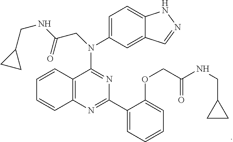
C12=CC=C(N(C3=NC(C4=CC=CC=C4OCC(NCC4CC4)=O)=NC4=C3C=CC=C4)CC(NCC3CC3)=O)C=C1C=NN2
